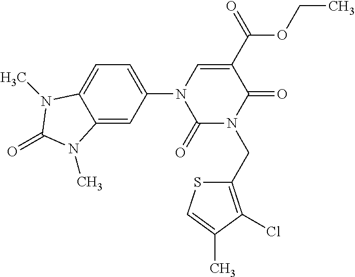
C1(=O)N(CC2=C(Cl)C(C)=CS2)C(=O)C(C(OCC)=O)=CN1C1=CC=C2C(=C1)N(C)C(=O)N2C
